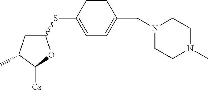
C1(SC2=CC=C(CN3CCN(C)CC3)C=C2)CC(C)C([Cs])O1
